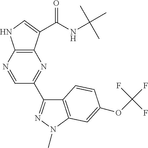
C12=C(N=CC(C3=NN(C)C4=C3C=CC(OC(F)(F)F)=C4)=N1)NC=C2C(NC(C)(C)C)=O
